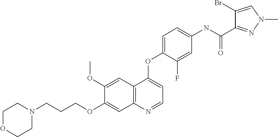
C1(OC)=CC2=C(C=C1OCCCN1CCOCC1)N=CC=C2OC1=CC=C(NC(C2=NN(C)C=C2Br)=O)C=C1F
